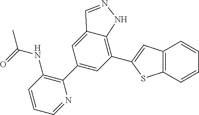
C1(C2=CC(C3=CC4=C(S3)C=CC=C4)=C3C(=C2)C=NN3)=C(NC(C)=O)C=CC=N1
